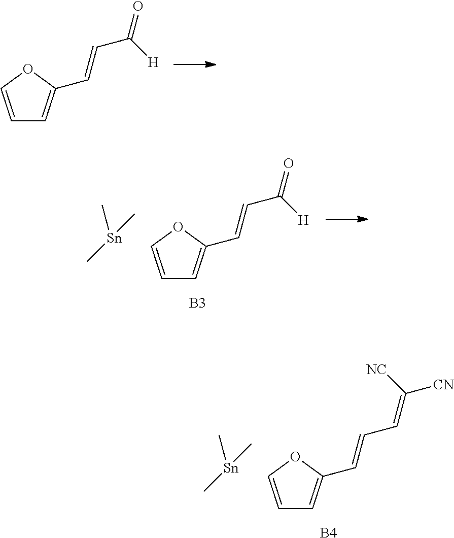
C1=COC(C=CC(=O)[H])=C1.C1=COC(C=CC(=O)[H])=C1.[B3].[Sn](C)(C)C.C1=COC(C=CC=C([CN])[NC])=C1.[B4].[Sn](C)(C)C
